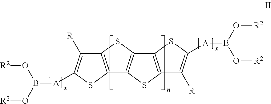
C12=C(SC([A]B(O[R2])O[R2])=C1[R])C1=C(S2)C2=C(S1)C([R])=C([A]B(O[R2])O[R2])S2
